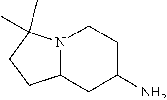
N12C(CC(N)CC1)CCC2(C)C
